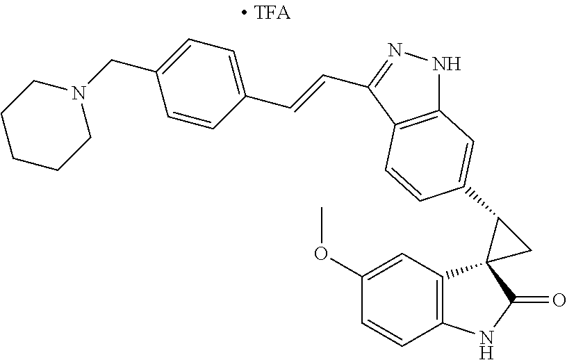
C12=C(C(C=CC3=CC=C(CN4CCCCC4)C=C3)=NN1)C=CC(C1CC13C1=C(C=CC(OC)=C1)NC3=O)=C2
